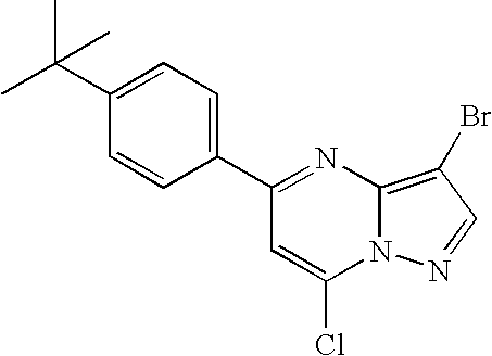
CC(C1=CC=C(C2=NC3=C(Br)C=NN3C(Cl)=C2)C=C1)(C)C
